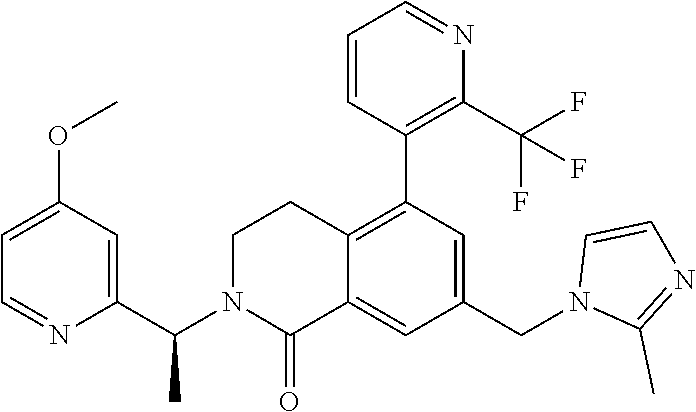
C1(C(N2C(=O)C3=CC(CN4C(C)=NC=C4)=CC(C4=C(C(F)(F)F)N=CC=C4)=C3CC2)C)=CC(OC)=CC=N1
